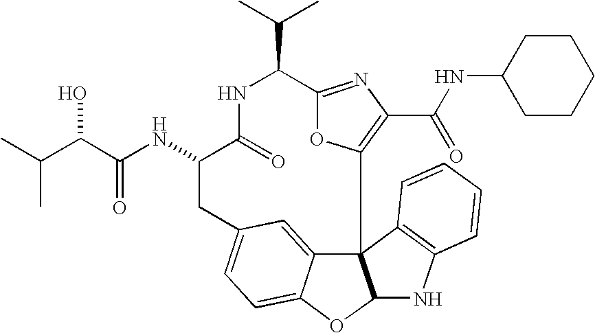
C123C4=CC(=CC=C4OC1NC1=C2C=CC=C1)CC(NC(=O)C(O)C(C)C)C(=O)NC(C(C)C)C1=NC(C(=O)NC2CCCCC2)=C3O1
